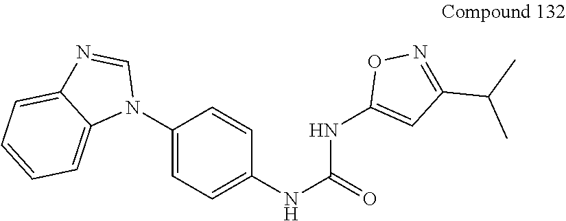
C1(N2C=NC3=CC=CC=C23)=CC=C(NC(NC2=CC(C(C)C)=NO2)=O)C=C1
